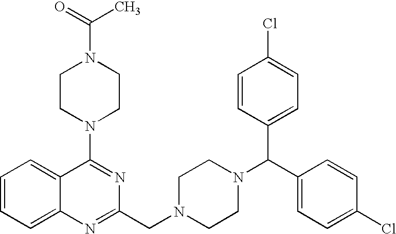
C1(N2CCN(C(=O)C)CC2)=NC(CN2CCN(C(C3=CC=C(Cl)C=C3)C3=CC=C(Cl)C=C3)CC2)=NC2=CC=CC=C12
